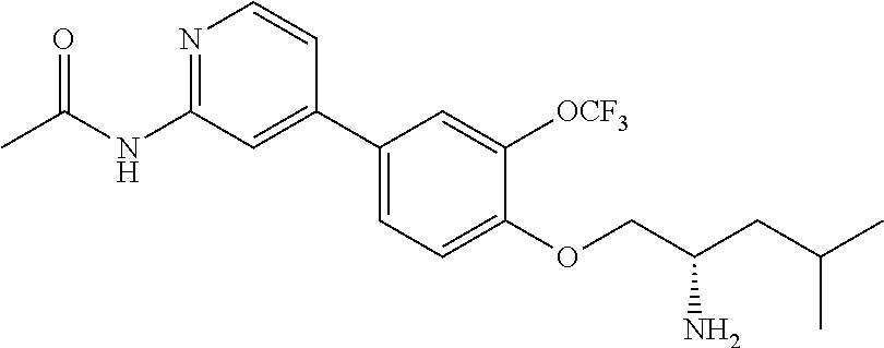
N1=C(NC(C)=O)C=C(C2=CC=C(OCC(CC(C)C)N)C([OCF3])=C2)C=C1
